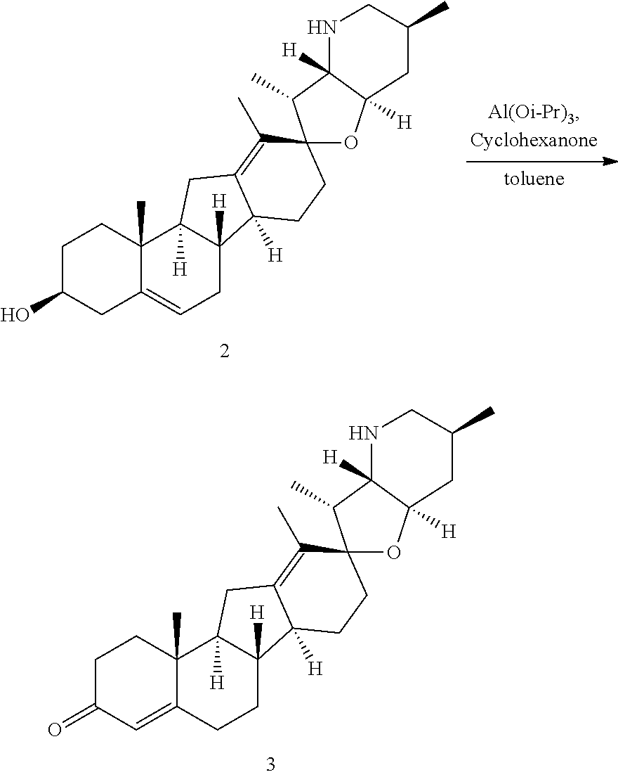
C1C(O)CC2=CCC3([H])C([H])(C2(C)C1)CC1=C(C)C2(CCC31[H])OC1([H])C([H])(C2C)NCC(C)C1.C1C(=O)C=C2C(C)(C1)C1([H])C([H])(CC2)C2([H])C(=C(C)C3(CC2)OC2([H])C([H])(C3C)NCC(C)C2)C1
